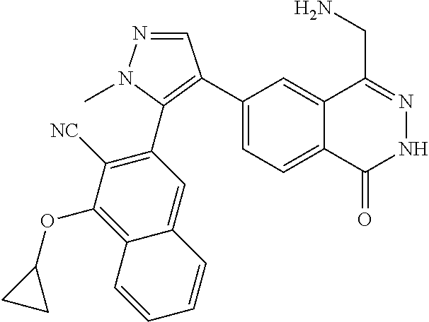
C1(C2=C(C3=C([NC])C(OC4CC4)=C4C(=C3)C=CC=C4)N(C)N=C2)=CC=C2C(=C1)C(CN)=NNC2=O
